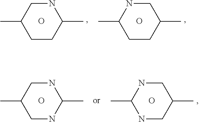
CC1CCC(C)NC1.O.CC1CCC(C)CN1.O.CC1CNC(C)NC1.O.CC1NCC(C)CN1.O
